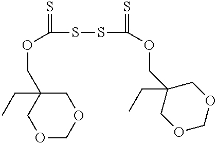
O(CC1(CC)COCOC1)C(SSC(OCC1(CC)COCOC1)=S)=S
